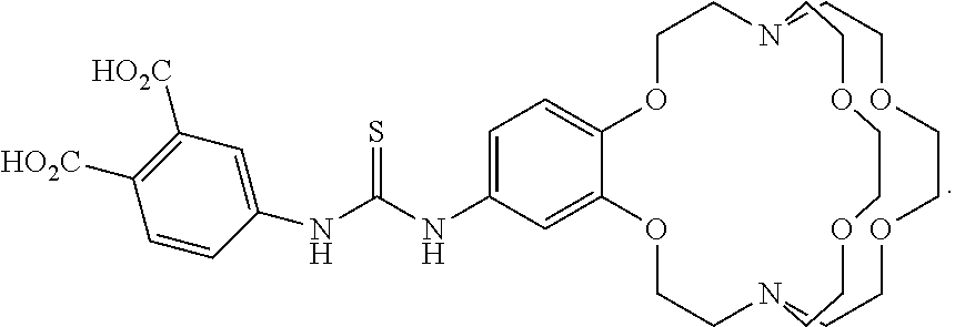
C1=C(NC(NC2=CC([HO2C])=C([HO2C])C=C2)=S)C=C2C(=C1)OCCN1CCOCCOCCN(CCO2)CCOCCOCC1
